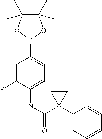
C1(C2(C(NC3=CC=C(B4OC(C)(C)C(C)(C)O4)C=C3F)=O)CC2)=CC=CC=C1
